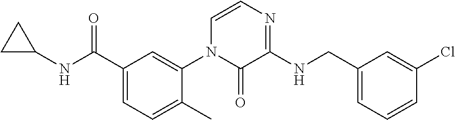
C1(C(=O)NC2CC2)=CC=C(C)C(N2C(=O)C(NCC3=CC=CC(Cl)=C3)=NC=C2)=C1
